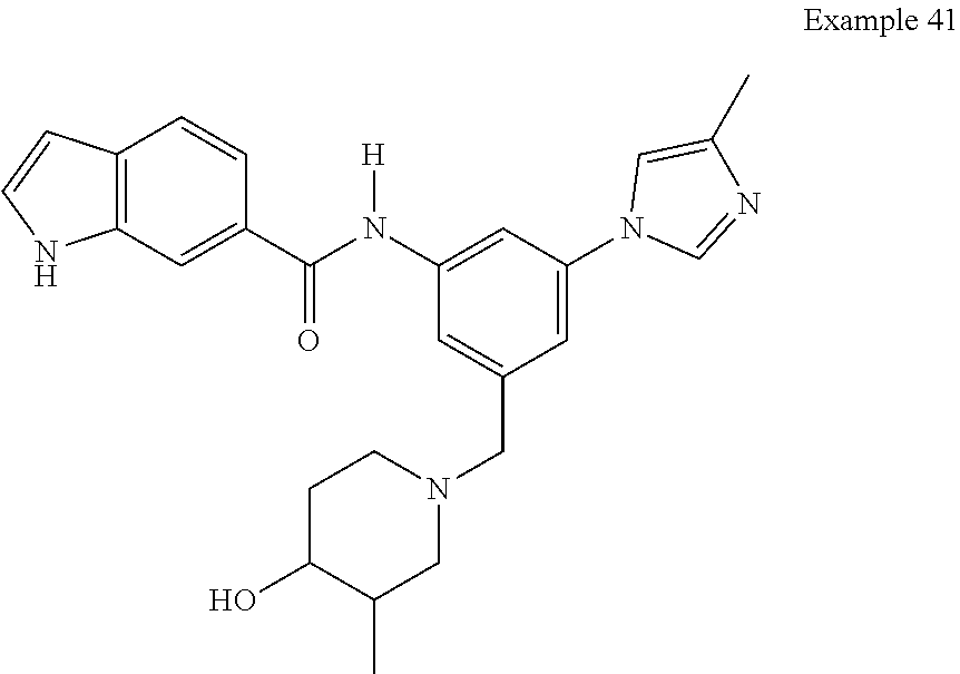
C1=C(CN2CCC(O)C(C)C2)C=C(N2C=NC(C)=C2)C=C1N(C(C1=CC2=C(C=C1)C=CN2)=O)[H]
